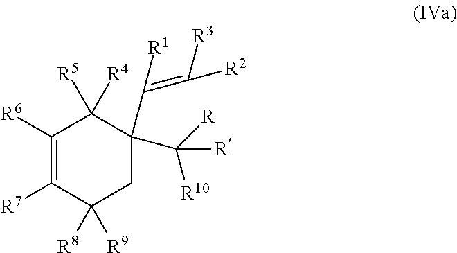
C1([R6])=C([R7])C([R8])([R9])CC(C(=C([R2])[R3])[R1])(C([R])([R10])[R])C1([R5])[R4]
